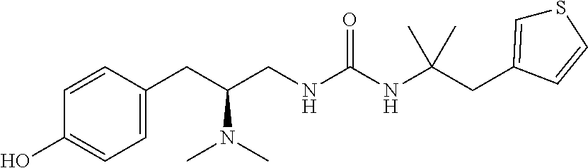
C1=CC(CC(CNC(NC(CC2=CSC=C2)(C)C)=O)N(C)C)=CC=C1O
